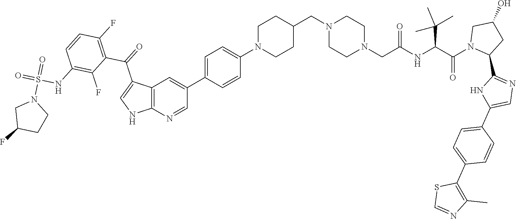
C1N(C2=CC=C(C3=CC4=C(N=C3)NC=C4C(=O)C3=C(F)C=CC(NS(=O)(=O)N4CC(F)CC4)=C3F)C=C2)CCC(CN2CCN(CC(=O)NC(C(N3C(C4=NC=C(C5=CC=C(C6=C(C)N=CS6)C=C5)N4)CC(O)C3)=O)C(C)(C)C)CC2)C1
